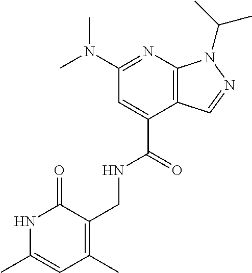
C1(N(C)C)=NC2=C(C(C(=O)NCC3=C(C)C=C(C)NC3=O)=C1)C=NN2C(C)C
